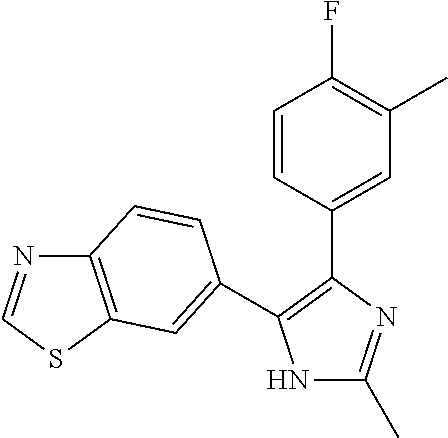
N1C(C)=NC(C2=CC(C)=C(F)C=C2)=C1C1=CC2=C(N=CS2)C=C1
